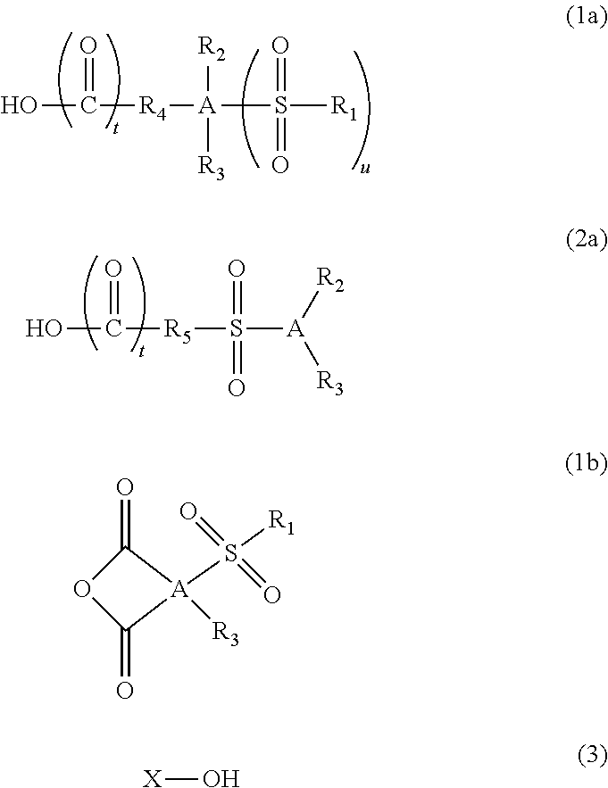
OC([R4][A](S([R1])(=O)=O)([R2])[R3])=O.OC([R5]S([A]([R2])[R3])(=O)=O)=O.[A]1([R3])(S([R1])(=O)=O)C(=O)OC1=O.[X]O
